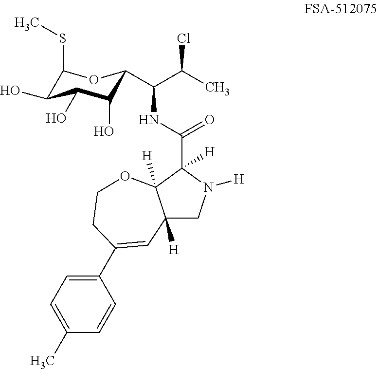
C1(SC)C(O)C(O)C(O)C(C(C(C)Cl)NC(C2([H])C3([H])C([H])(CN2[H])C=C(C2=CC=C(C)C=C2)CCO3)=O)O1
